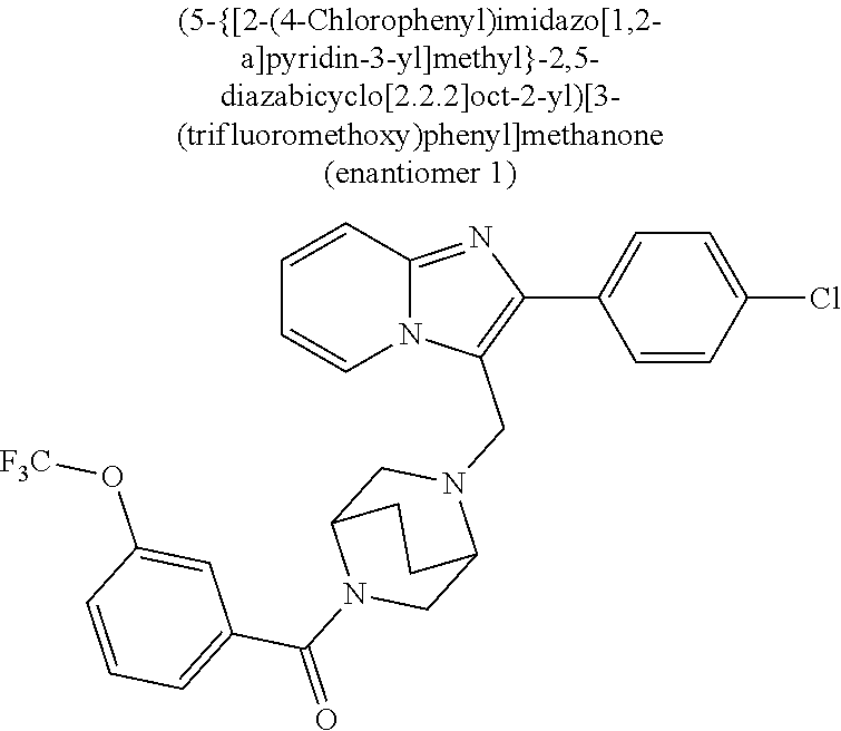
N12C(=NC(C3=CC=C(Cl)C=C3)=C1CN1CC3N(C(=O)C4=CC=CC(O[F3C])=C4)CC1CC3)C=CC=C2
